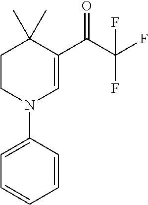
C1CN(C2=CC=CC=C2)C=C(C(=O)C(F)(F)F)C1(C)C
